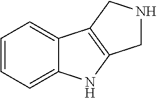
C1=CC=C2C(=C1)C1=C(N2)CNC1
